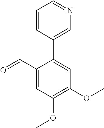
C1(C=O)=CC(OC)=C(OC)C=C1C1=CN=CC=C1
